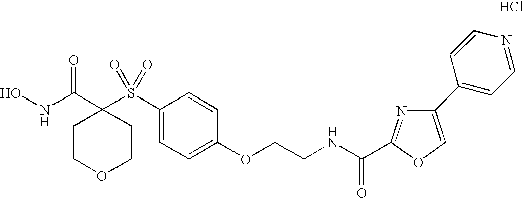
N(C(C1(S(C2=CC=C(OCCNC(=O)C3=NC(C4=CC=NC=C4)=CO3)C=C2)(=O)=O)CCOCC1)=O)O.Cl
